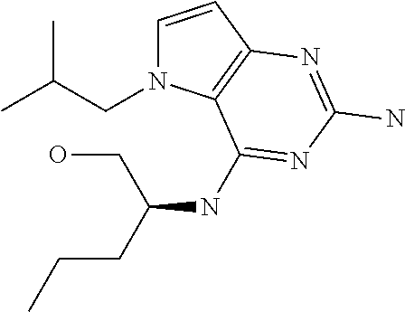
C1=CC2=C(N1CC(C)C)C(NC(CCC)CO)=NC(N)=N2
